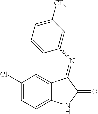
C1(Cl)=CC=C2C(=C1)C(=NC1=CC([CF3])=CC=C1)C(=O)N2
